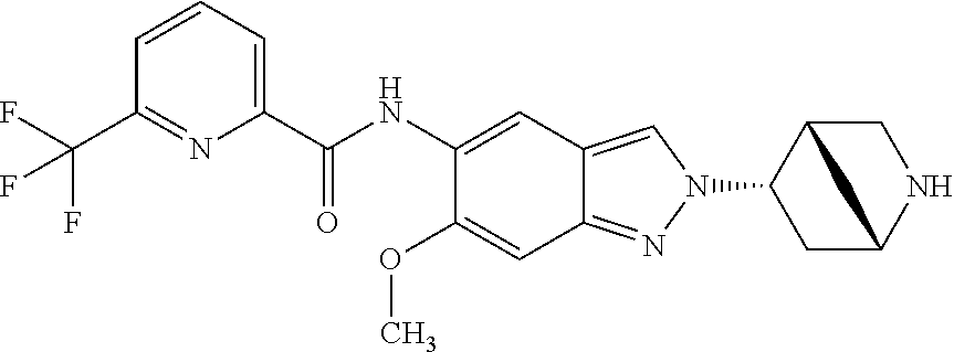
C1(C(NC2=CC3=CN(C4CC5CC4CN5)N=C3C=C2OC)=O)=CC=CC(C(F)(F)F)=N1
